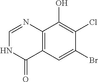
C12=C(C=C(Br)C(Cl)=C1O)C(=O)NC=N2
